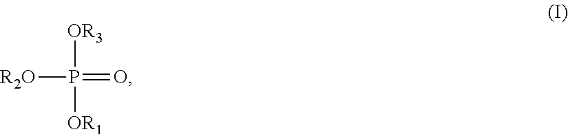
[R2O]P(=O)([OR3])[OR1]
